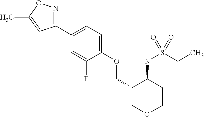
C1(C2=CC=C(OCC3COCCC3NS(CC)(=O)=O)C(F)=C2)=NOC(C)=C1
